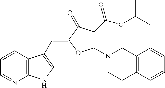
C1=CC2=C(N=C1)NC=C2C=C1C(=O)C(C(=O)OC(C)C)=C(N2CCC3=C(C2)C=CC=C3)O1
